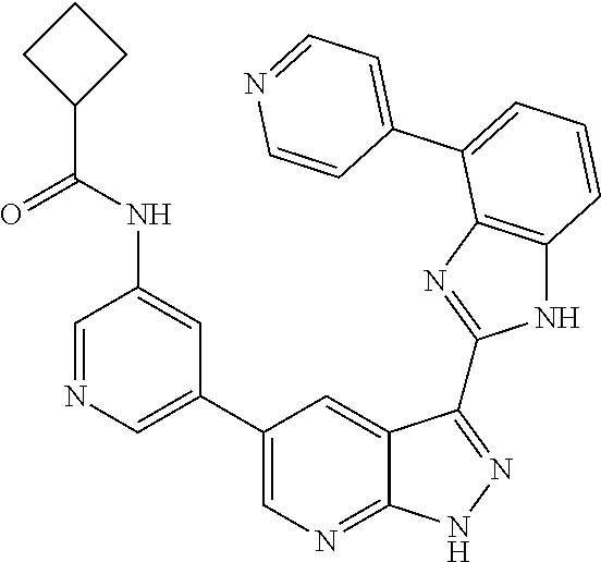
C1=NC=CC(C2=CC=CC3=C2N=C(C2=NNC4=NC=C(C5=CN=CC(NC(C6CCC6)=O)=C5)C=C42)N3)=C1
